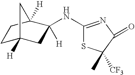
C1C2([H])CC([H])(NC3=NC(=O)C(C)([CF3])S3)C([H])(C1)C2
